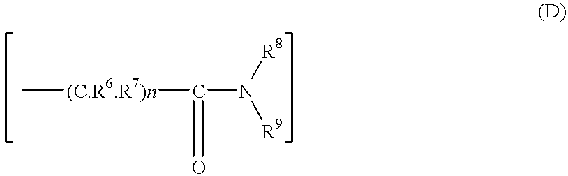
C[(C.R6.R7)n]C(N([R8])[R9])=O
